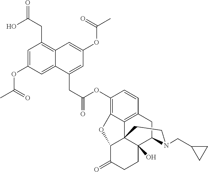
C(C(OC1=C2C3=C(C=C1)CC1C4(O)C3(C(C(=O)CC4)O2)CCN1CC1CC1)=O)C1=CC(OC(C)=O)=CC2=C(CC(=O)O)C=C(OC(C)=O)C=C21
